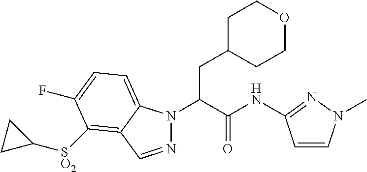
N1(C(C(NC2=NN(C)C=C2)=O)CC2CCOCC2)N=CC2=C([SO2]C3CC3)C(F)=CC=C12
